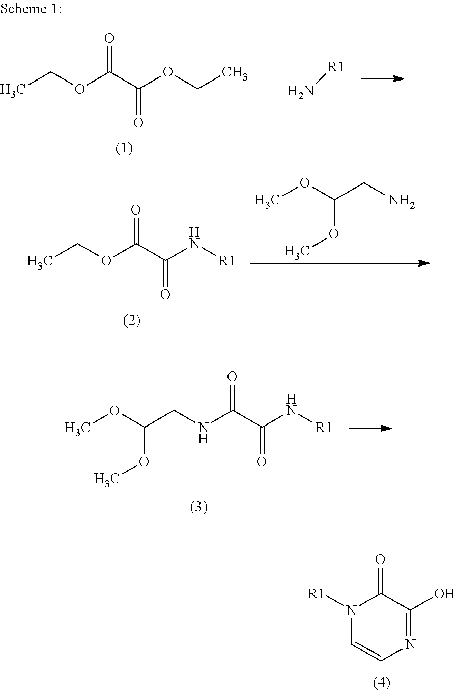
N1([R1])C=CN=C(O)C1=O.C(OC(C(OCC)=O)=O)C.N[R1].C(OC(C(N[R1])=O)=O)C.O(C(CN)OC)C.O(C(CNC(C(N[R1])=O)=O)OC)C
